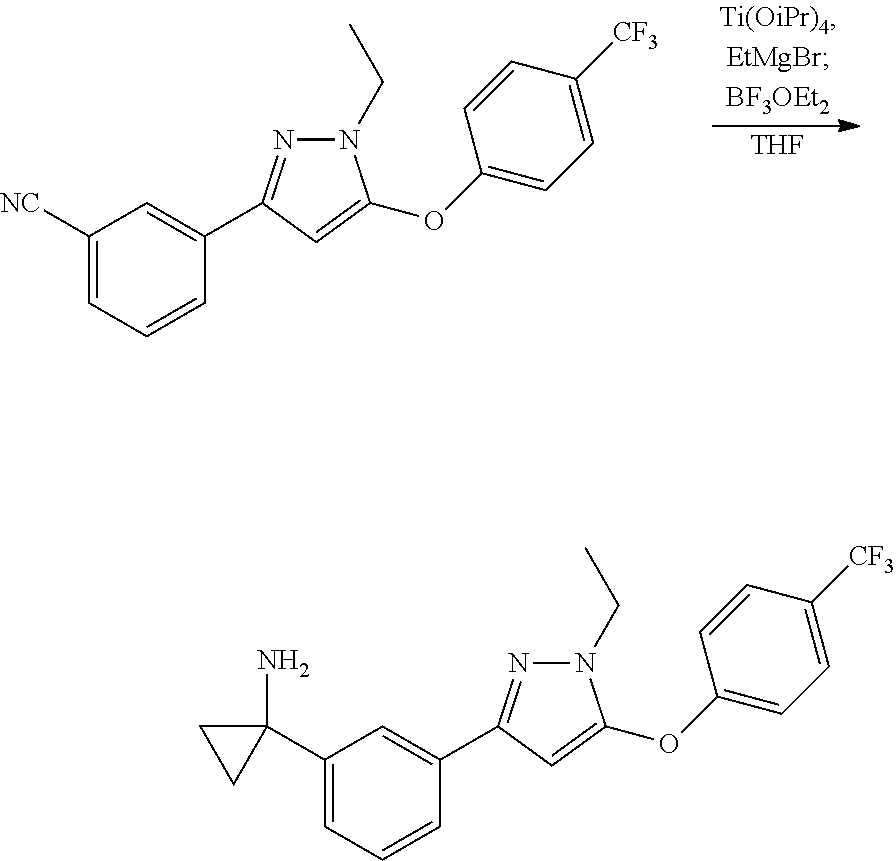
[THF].C1([NC])=CC=CC(C2=NN(CC)C(OC3=CC=C([CF3])C=C3)=C2)=C1.C1(C2(N)CC2)=CC=CC(C2=NN(CC)C(OC3=CC=C([CF3])C=C3)=C2)=C1
